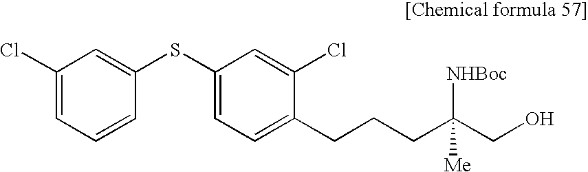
C1(Cl)=CC=CC(SC2=CC=C(CCCC(CO)([NHBoc])[Me])C(Cl)=C2)=C1
